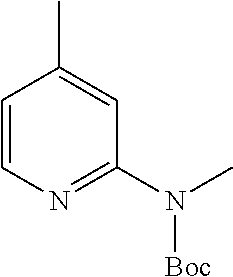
C1=CN=C(N(C)[Boc])C=C1C
